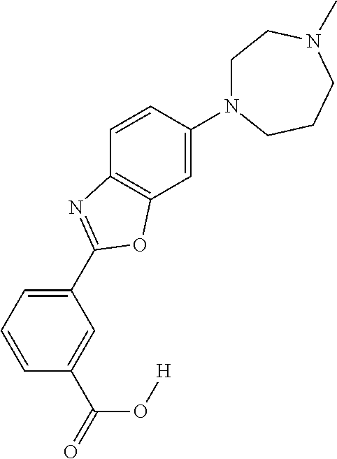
C1(N2CCN(C)CCC2)=CC2=C(C=C1)N=C(C1=CC=CC(C(=O)O[H])=C1)O2
